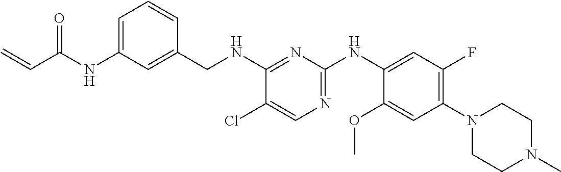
C=CC(NC1=CC=CC(CNC2=NC(NC3=CC(F)=C(N4CCN(C)CC4)C=C3OC)=NC=C2Cl)=C1)=O
